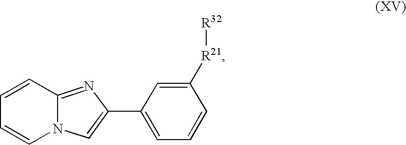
N12C(=NC(C3=CC=CC([R21][R32])=C3)=C1)C=CC=C2
